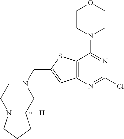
C12=C(N=C(Cl)N=C1N1CCOCC1)C=C(CN1CCN3C([H])(C1)CCC3)S2
